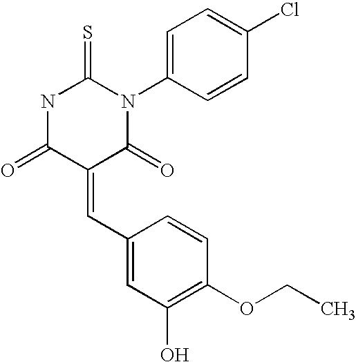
O=C1C(=CC2=CC(O)=C(OCC)C=C2)C(=O)N(C2=CC=C(Cl)C=C2)C(=S)N1
